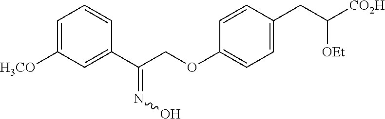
C1=C([H3CO])C=C(C(COC2=CC=C(CC([CO2H])[OEt])C=C2)=NO)C=C1
